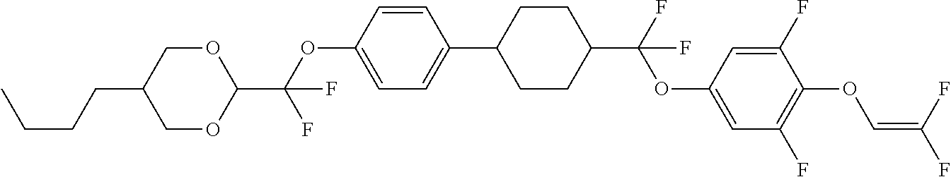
C1OC(C(OC2=CC=C(C3CCC(C(F)(OC4=CC(F)=C(OC=C(F)F)C(F)=C4)F)CC3)C=C2)(F)F)OCC1CCCC
